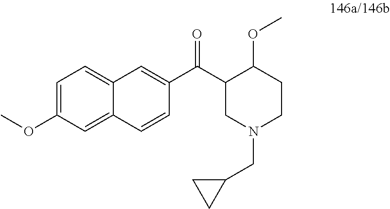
C1=C(OC)C=C2C(=C1)C=C(C(C1CN(CC3CC3)CCC1OC)=O)C=C2
